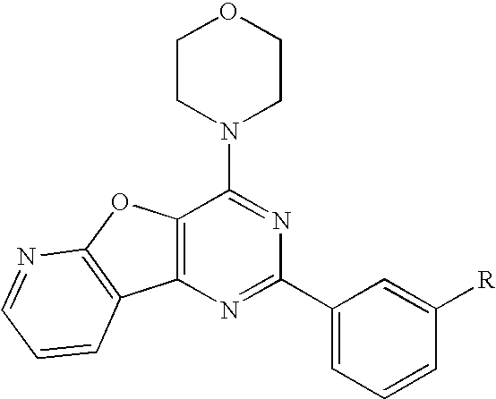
N1=C(C2=CC=CC([R])=C2)N=C(N2CCOCC2)C2=C1C1=C(O2)N=CC=C1
